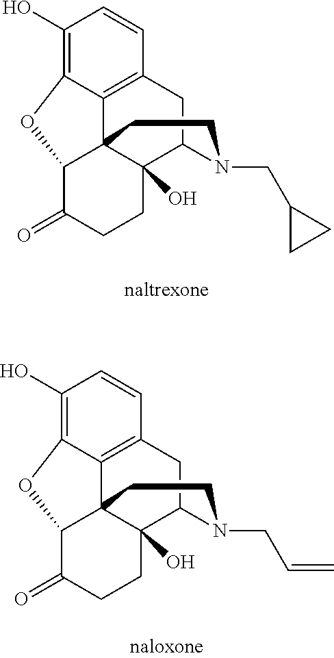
C12C(=O)CCC3(O)C14C1=C(CC3N(CC3CC3)CC4)C=CC(O)=C1O2.C12C(=O)CCC3(O)C14C1=C(CC3N(CC=C)CC4)C=CC(O)=C1O2
